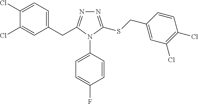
C1(Cl)=CC=C(CC2=NN=C(SCC3=CC(Cl)=C(Cl)C=C3)N2C2=CC=C(F)C=C2)C=C1Cl
